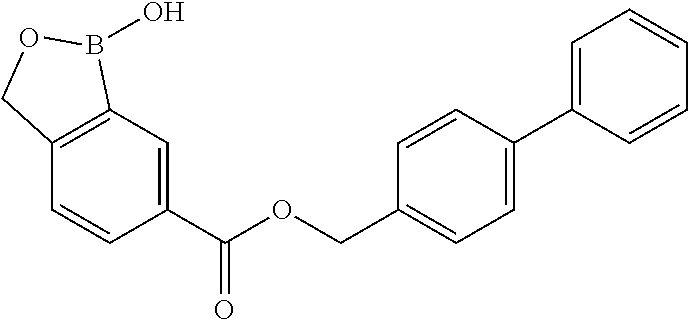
C1=C(C(OCC2=CC=C(C3=CC=CC=C3)C=C2)=O)C=CC2=C1B(O)OC2
